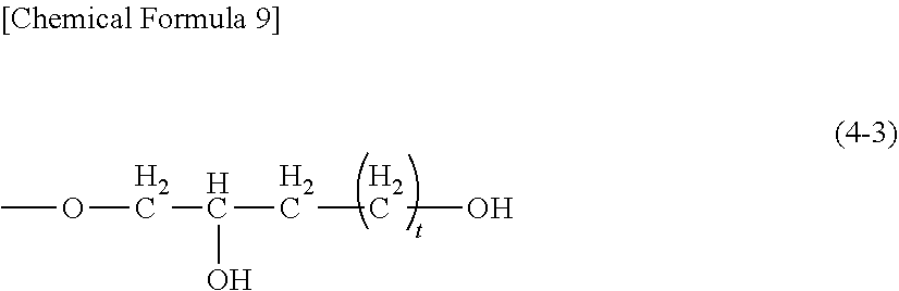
O(CC(O)CCO)C
